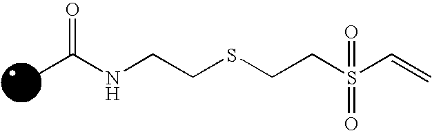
O=C(NCCSCCS(C=C)(=O)=O)C
